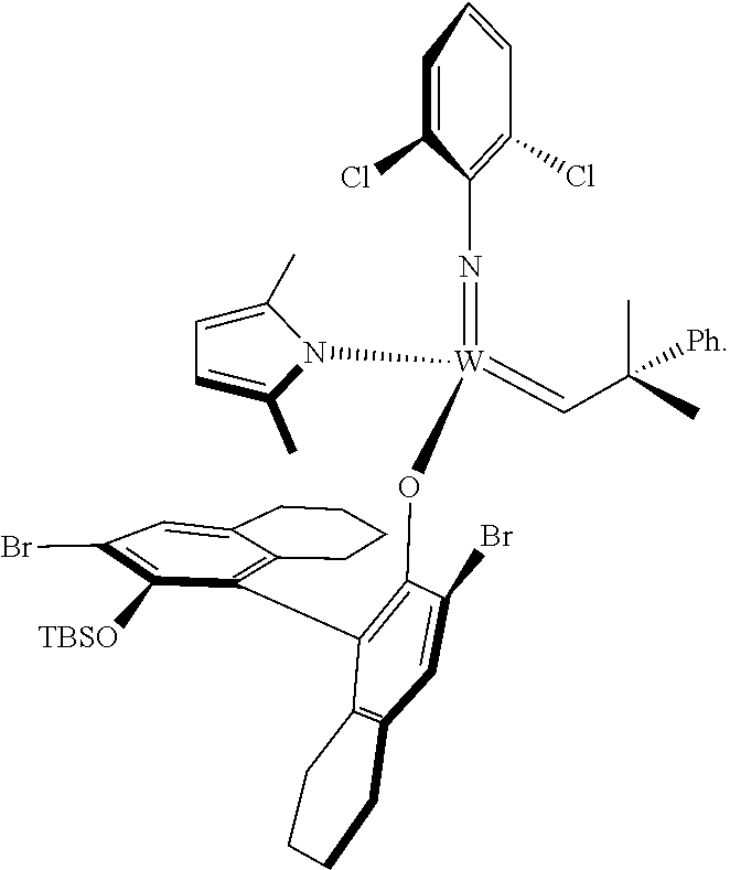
C1=C(C)N([W](=NC2=C(Cl)C=CC=C2Cl)(OC2=C(C3=C4C(=CC(Br)=C3[TBSO])CCCC4)C3=C(C=C2Br)CCCC3)=CC(C)(C)[Ph])C(C)=C1
